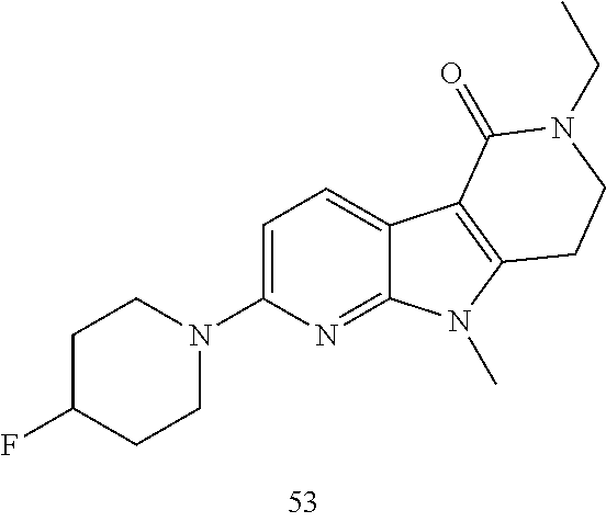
C1=C(N2CCC(F)CC2)N=C2C(=C1)C1=C(N2C)CCN(CC)C1=O
